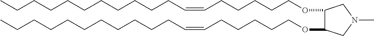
O(CCCCCC=CCCCCCCCCCCC)C1C(OCCCCCC=CCCCCCCCCCCC)CN(C)C1
